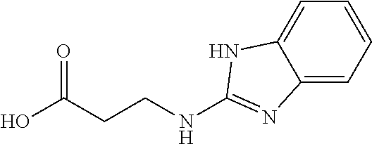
OC(CCNC1=NC2=CC=CC=C2N1)=O
